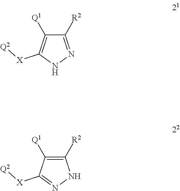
C1([R2])=NNC([X][Q2])=C1[Q1].C1([R2])=C([Q1])C([X][Q2])=NN1
